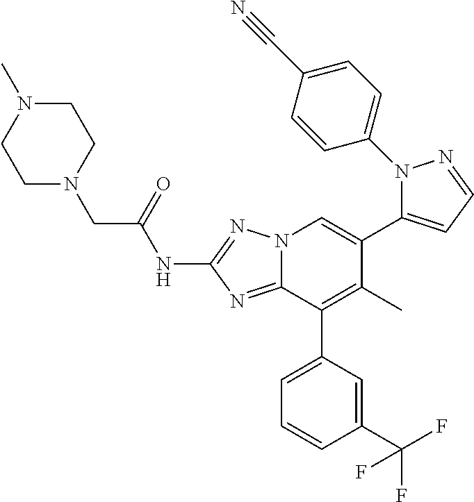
N12C(=NC(NC(CN3CCN(C)CC3)=O)=N1)C(C1=CC=CC(C(F)(F)F)=C1)=C(C)C(C1=CC=NN1C1=CC=C(C#N)C=C1)=C2
